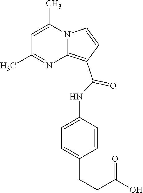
C1=C(C)N2C(=C(C(=O)NC3=CC=C(CCC(O)=O)C=C3)C=C2)N=C1C
